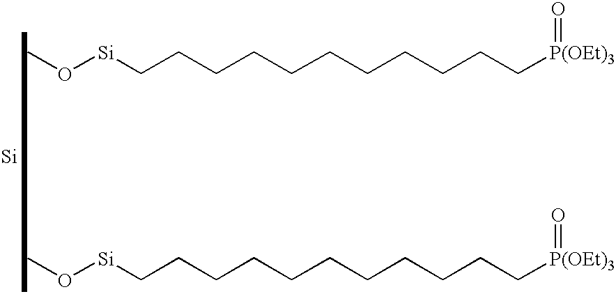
CO[Si]CCCCCCCCCCC[P(OEt)3]=O.CO[Si]CCCCCCCCCCC[P(OEt)3]=O.[Si]
